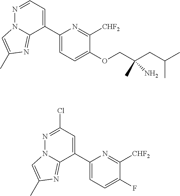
CC(CC(COC1=CC=C(C2=CC=NN3C2=NC(C)=C3)N=C1[CHF2])(C)N)C.FC1=CC=C(C2=CC(Cl)=NN3C2=NC(C)=C3)N=C1[CHF2]
